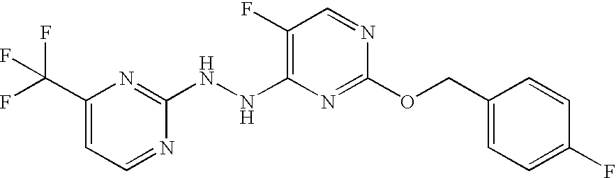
C1(F)=C(NNC2=NC(C(F)(F)F)=CC=N2)N=C(OCC2=CC=C(F)C=C2)N=C1
